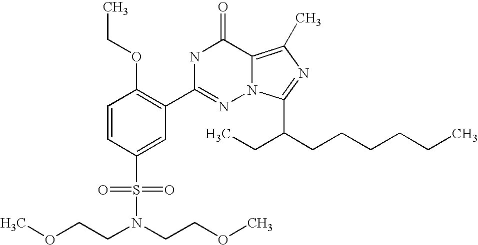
C1=CC(S(N(CCOC)CCOC)(=O)=O)=CC(C2=NN3C(=C(C)N=C3C(CCCCCC)CC)C(=O)N2)=C1OCC
